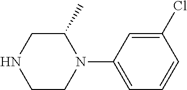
C1C(C)N(C2=CC=CC(Cl)=C2)CCN1
